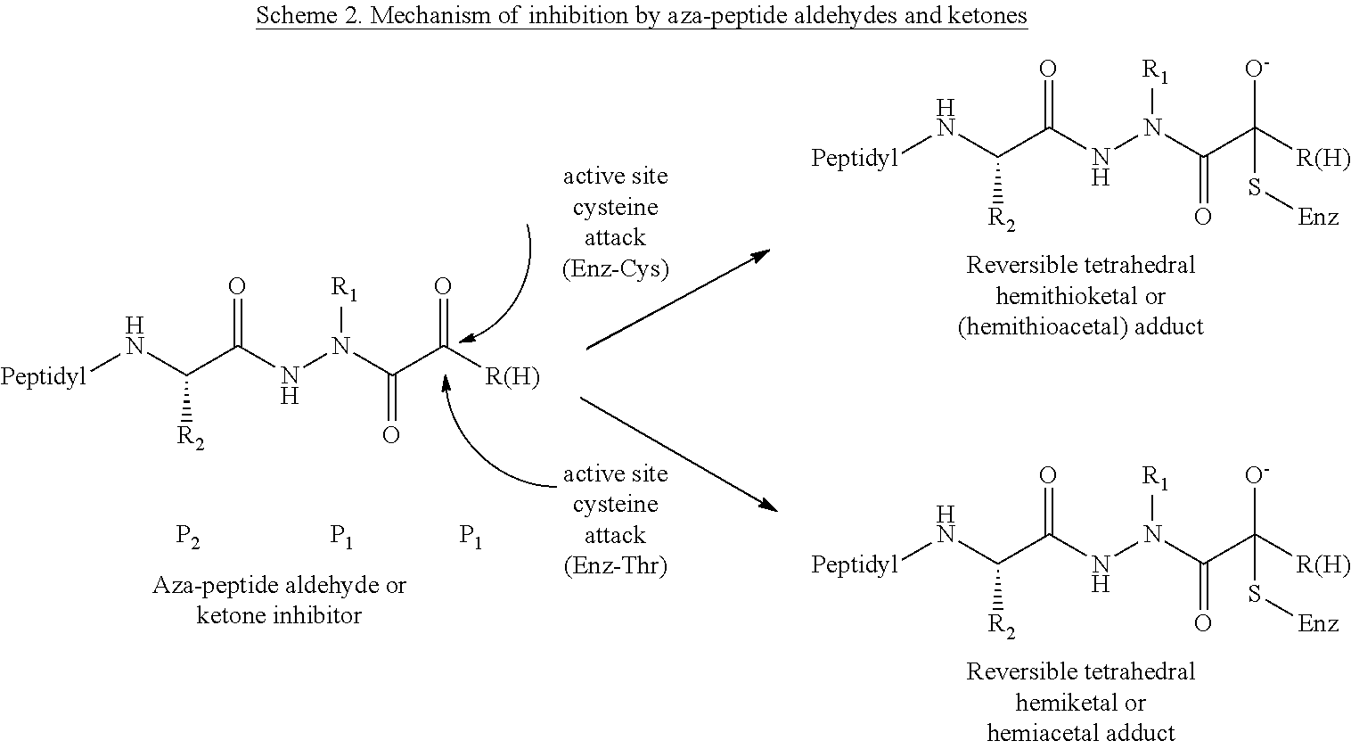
[Peptidyl]NC(C(NN(C(C([R(H)])=O)=O)[R1])=O)[R2].[P2].[P1].[P1].[Peptidyl]NC(C(NN(C(C([R(H)])([O-])S[Enz])=O)[R1])=O)[R2].[Peptidyl]NC(C(NN(C(C([R(H)])([O-])S[Enz])=O)[R1])=O)[R2]
